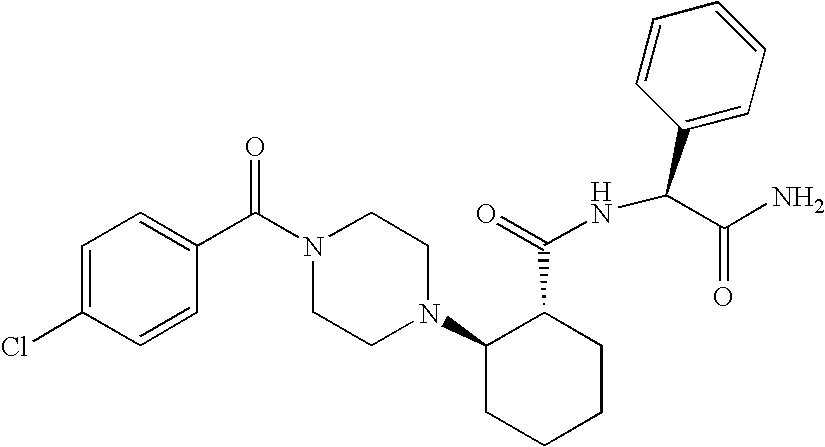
C1=CC(C(N2CCN(C3CCCCC3C(=O)NC(C3=CC=CC=C3)C(N)=O)CC2)=O)=CC=C1Cl
